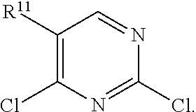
C1([R11])=C(Cl)N=C(Cl)N=C1
